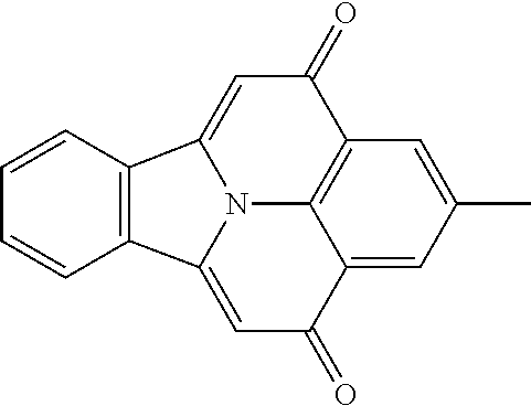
C12=C(C=CC=C1)C1=CC(=O)C3=C4C(=CC(C)=C3)C(=O)C=C2N41
